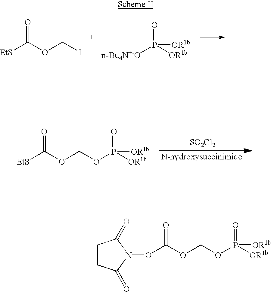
[EtS]C(OCI)=O.[n-Bu4N+-O]P([OR1b])(=O)[OR1b].[EtS]C(OCOP([OR1b])(=O)[OR1b])=O.[SO2Cl2].[N-hydroxysuccinimide].C1CC(=O)N(OC(OCOP([OR1b])(=O)[OR1b])=O)C1=O
